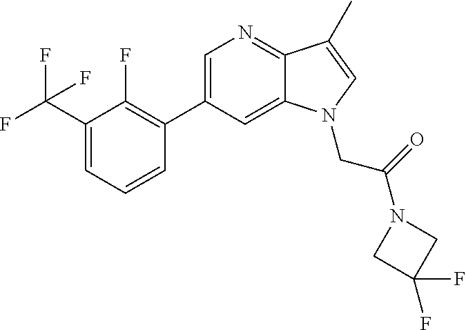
C1=C(C2=C(F)C(C(F)(F)F)=CC=C2)C=C2C(=N1)C(C)=CN2CC(N1CC(F)(F)C1)=O
